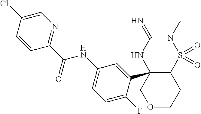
C12S(=O)(=O)N(C)C(=N)NC1(C1=CC(NC(C3=NC=C(Cl)C=C3)=O)=CC=C1F)COCC2
